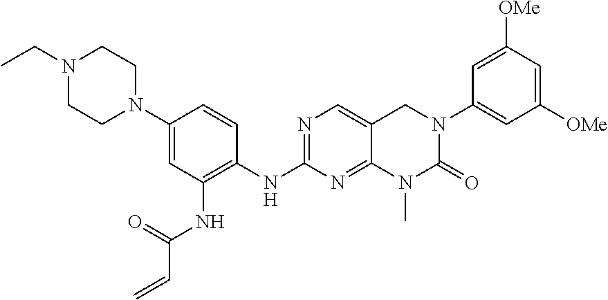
C(C)N1CCN(C2=CC(NC(=O)C=C)=C(NC3=NC=C4C(=N3)N(C)C(=O)N(C3=CC([OMe])=CC([OMe])=C3)C4)C=C2)CC1
